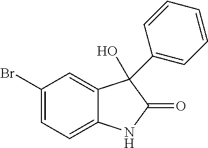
C1(Br)=CC=C2C(=C1)C(C1=CC=CC=C1)(O)C(=O)N2
